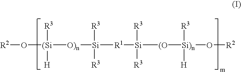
[R2]O[(Si]([O)n][Si]([R1][Si]([(O][Si)n](O[R2])([R3])[H])([R3])[R3])([R3])[R3])([R3])[H]
